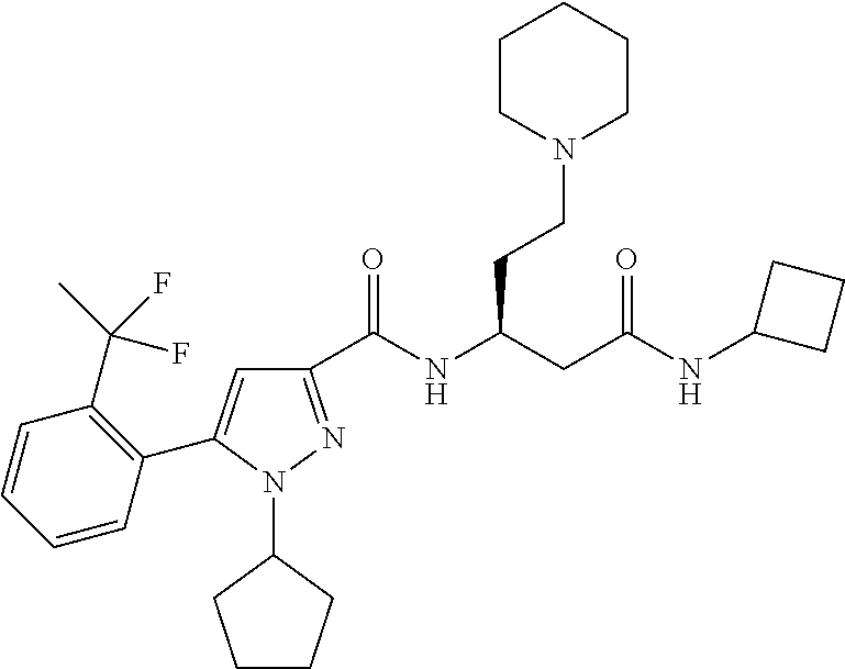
C1(C(NC(CC(NC2CCC2)=O)CCN2CCCCC2)=O)=NN(C2CCCC2)C(C2=C(C(C)(F)F)C=CC=C2)=C1
